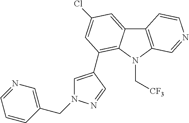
C1=C(C2=C3C(=CC(Cl)=C2)C2=C(N3C[CF3])C=NC=C2)C=NN1CC1=CN=CC=C1
